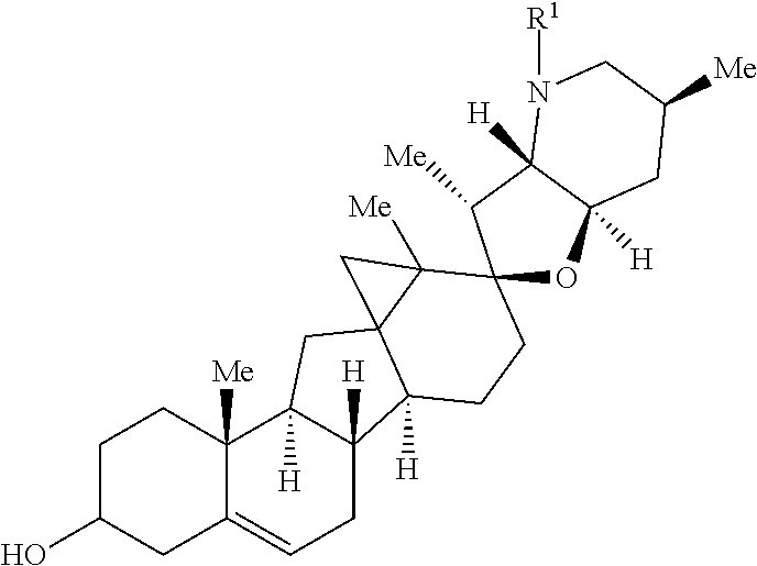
C1C(O)CC2=CCC3([H])C([H])(C2([Me])C1)CC12C3([H])CCC3(C1([Me])C2)OC1([H])C([H])(C3[Me])N([R1])CC([Me])C1
